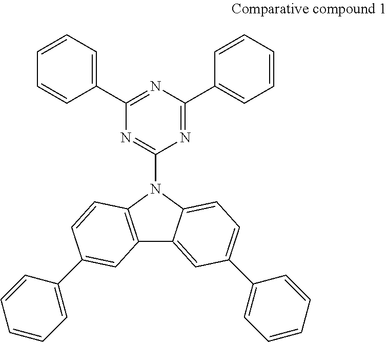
C12=C(N(C3=NC(C4=CC=CC=C4)=NC(C4=CC=CC=C4)=N3)C3=CC=C(C4=CC=CC=C4)C=C13)C=CC(C1=CC=CC=C1)=C2
